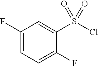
C1(F)=CC=C(F)C(S(Cl)(=O)=O)=C1
